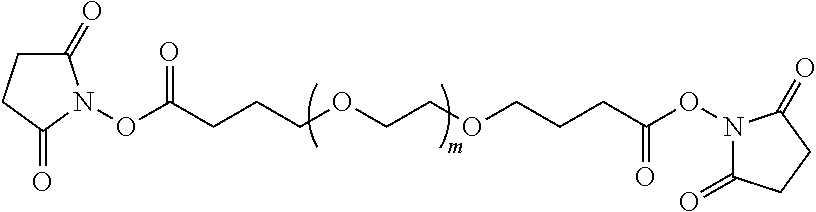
C1(=O)CCC(=O)N1OC(CCCOCCOCCCC(ON1C(=O)CCC1=O)=O)=O
